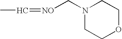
N1(C[NO]=CC)CCOCC1
